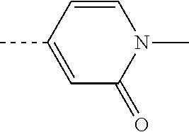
C1=CC(C)=CC(=O)N1C
